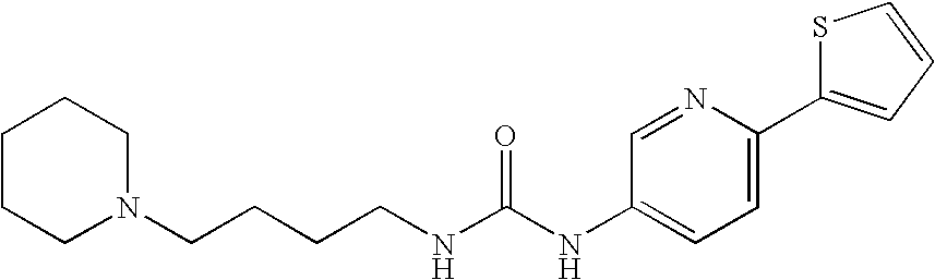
C1CCN(CCCCNC(NC2=CC=C(C3=CC=CS3)N=C2)=O)CC1
